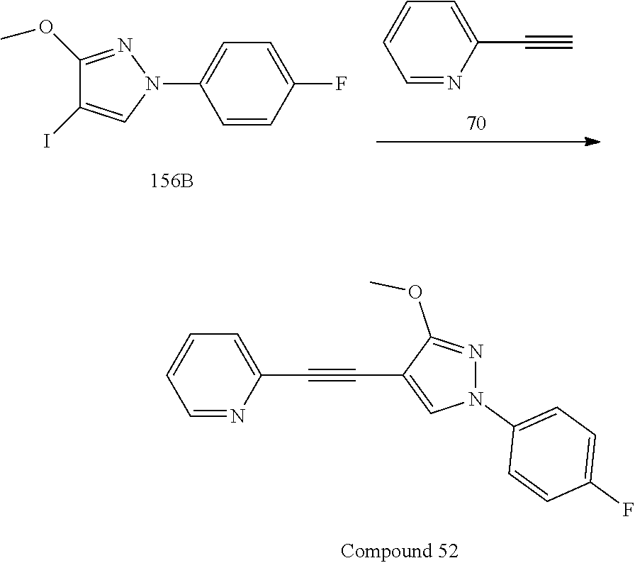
C1(F)=CC=C(N2N=C(OC)C(I)=C2)C=C1.C1(C#C)=CC=CC=N1.C1(C#CC2=CN(C3=CC=C(F)C=C3)N=C2OC)=CC=CC=N1
